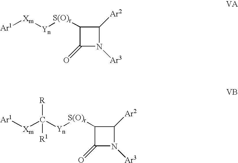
C1(=O)N([Ar3])C([Ar2])C1[S(O)r][Yn][Xm][Ar1].C1(=O)N([Ar3])C([Ar2])C1[S(O)r][Yn]C([Xm][Ar1])([R])[R1]
